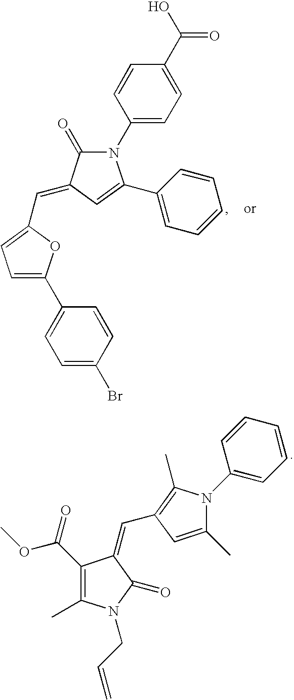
C1(Br)=CC=C(C2=CC=C(C=C3C(=O)N(C4=CC=C(C(O)=O)C=C4)C(C4=CC=CC=C4)=C3)O2)C=C1.C1(C(=O)OC)=C(C)N(CC=C)C(=O)C1=CC1=C(C)N(C2=CC=CC=C2)C(C)=C1
